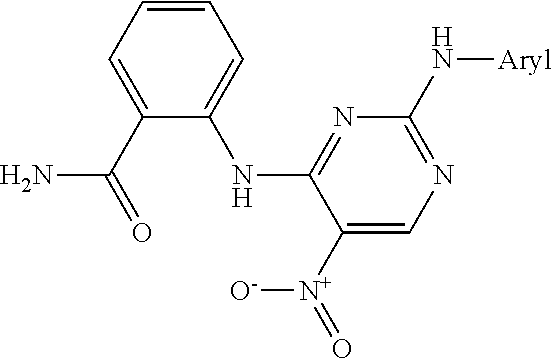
C1(C(=O)N)=CC=CC=C1NC1=NC(N[Aryl])=NC=C1[N+](=O)[O-]
